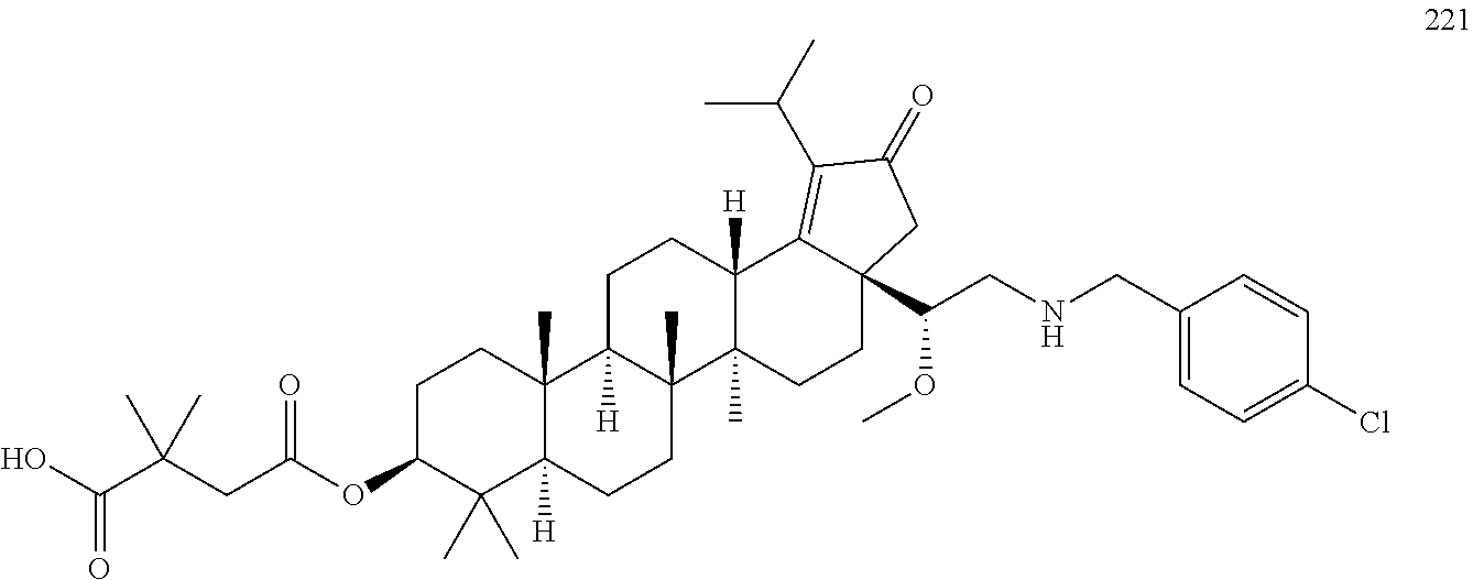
C1C(OC(CC(C(=O)O)(C)C)=O)C(C)(C)C2([H])C(C)(C1)C1([H])C(C)(CC2)C2(C)C([H])(CC1)C1=C(C(C)C)C(=O)CC1(C(CNCC1=CC=C(Cl)C=C1)OC)CC2
